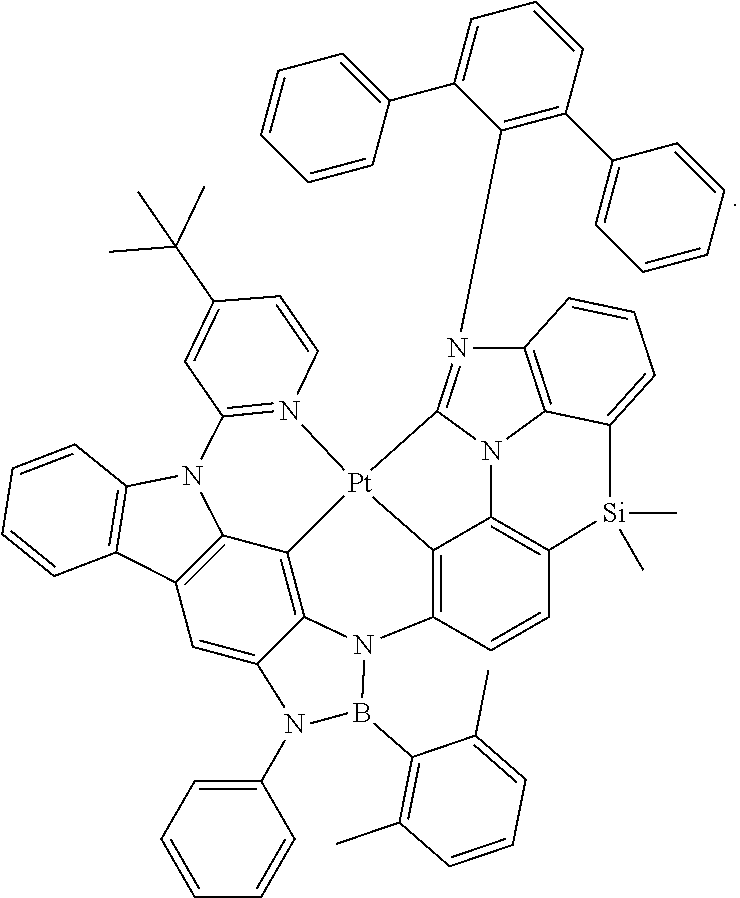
C12=C3N4C(=N1C1=C(C5=CC=CC=C5)C=CC=C1C1=CC=CC=C1)[Pt]15C6=C(C=CC(=C46)[Si](C)(C)C3=CC=C2)N2C3=C1C1=C(C=C3N(C3=CC=CC=C3)B2C2=C(C)C=CC=C2C)C2=C(N1C1=N5C=CC(C(C)(C)C)=C1)C=CC=C2
